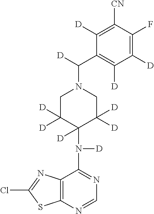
C1([CN])=C([D])C(C([D])N2CC([D])([D])C(N([D])C3=NC=NC4=C3N=C(Cl)S4)([D])C([D])([D])C2)=C([D])C([D])=C1F
